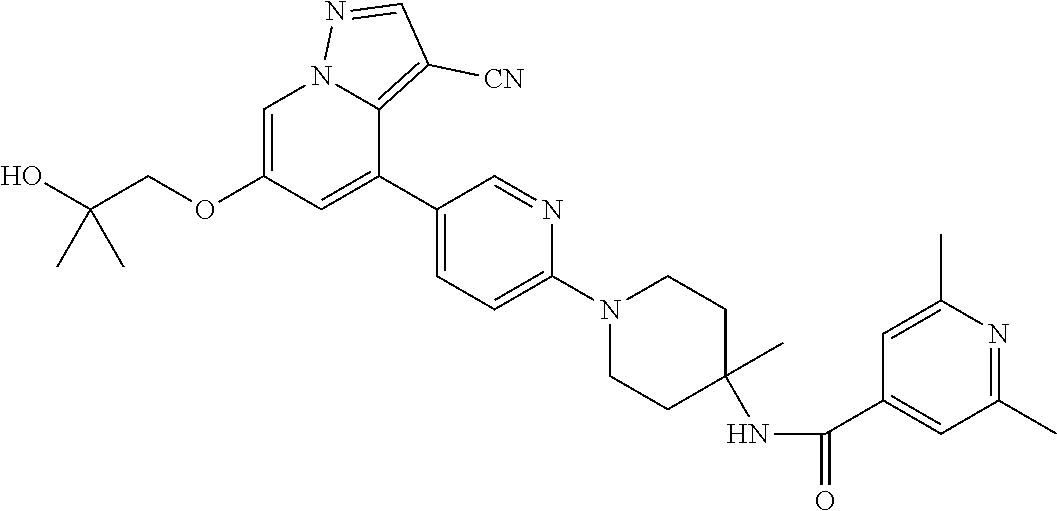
C1=C(OCC(O)(C)C)C=C(C2=CC=C(N3CCC(C)(NC(C4=CC(C)=NC(C)=C4)=O)CC3)N=C2)C2=C([CN])C=NN12
